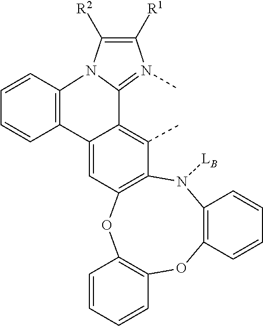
C12=C(N([LB])C3=C(OC4=C(O1)C=CC=C4)C=C1C(=C3C)C3=N(C)C([R1])=C([R2])N3C3=C1C=CC=C3)C=CC=C2
